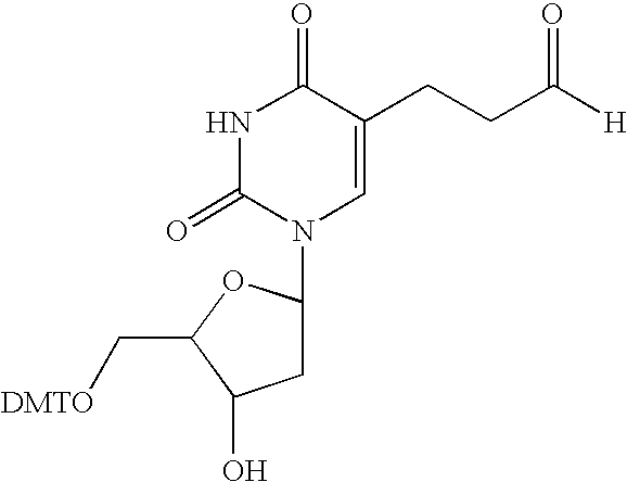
N1C(=O)N(C2CC(O)C(C[DMTO])O2)C=C(CCC([H])=O)C1=O
